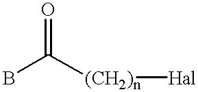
BC([(CH2)n][Hal])=O
